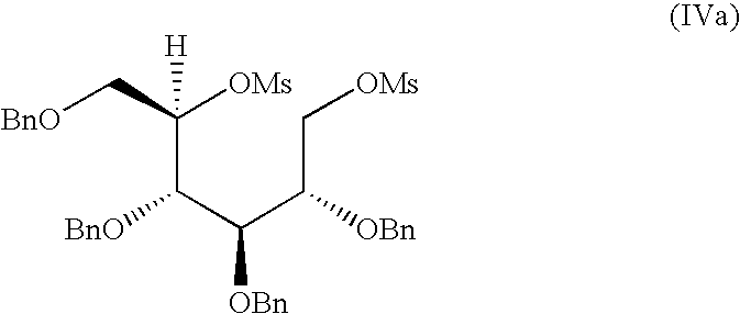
C(C(C(C(C[OMs])[OBn])[OBn])[BnO])([OMs])(C[BnO])[H]
